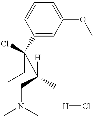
C1(OC)=CC=CC(C(Cl)(CC)C([H])(CN(C)C)C)=C1.[H]Cl
